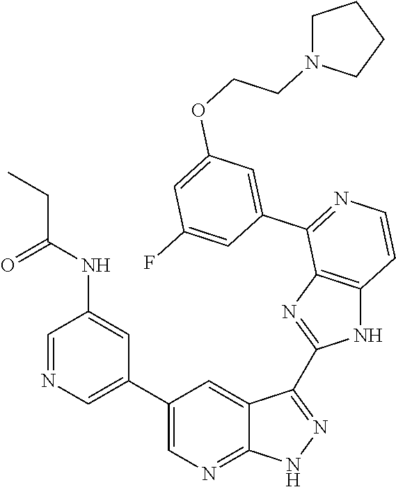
C1=NC=C(C2=CN=C3C(=C2)C(C2=NC4=C(N2)C=CN=C4C2=CC(OCCN4CCCC4)=CC(F)=C2)=N[N H]3)C=C1NC(CC)=O
